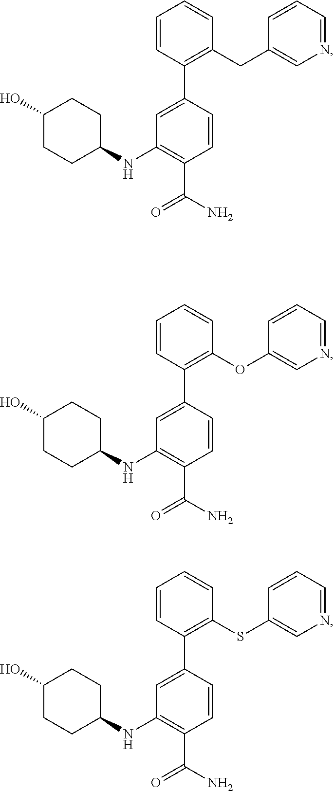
C1=C(C2=C(CC3=CN=CC=C3)C=CC=C2)C=CC(C(N)=O)=C1NC1CCC(O)CC1.C1=C(C2=C(SC3=CN=CC=C3)C=CC=C2)C=CC(C(N)=O)=C1NC1CCC(O)CC1.C1=C(C2=C(OC3=CN=CC=C3)C=CC=C2)C=CC(C(N)=O)=C1NC1CCC(O)CC1
